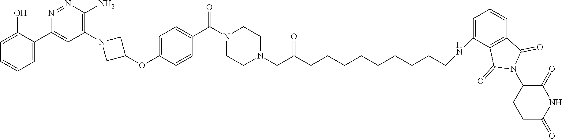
C1=C(O)C(C2=CC(N3CC(OC4=CC=C(C(N5CCN(CC(CCCCCCCCCNC6=CC=CC7=C6C(=O)N(C6CCC(=O)NC6=O)C7=O)=O)CC5)=O)C=C4)C3)=C(N)N=N2)=CC=C1
